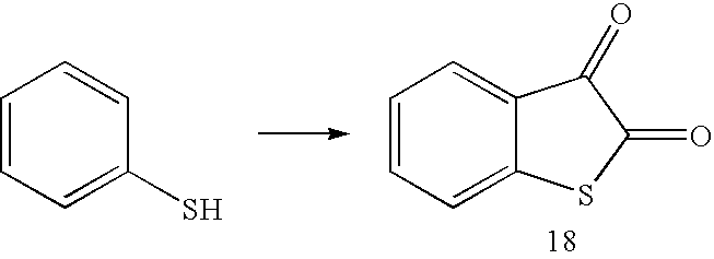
C1=CC=C(S)C=C1.C1=CC=C2C(=C1)C(=O)C(=O)S2
